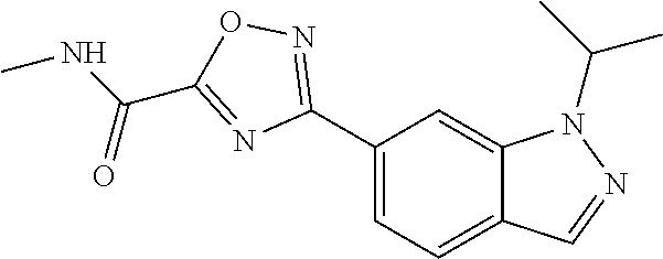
C1(C2=NOC(C(NC)=O)=N2)=CC=C2C(=C1)N(C(C)C)N=C2
